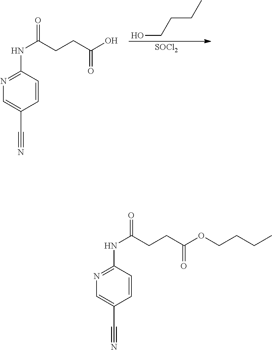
OCCCC.[SOCl2].C1(NC(=O)CCC(O)=O)=NC=C(C#N)C=C1.C1(NC(=O)CCC(OCCCC)=O)=NC=C(C#N)C=C1
